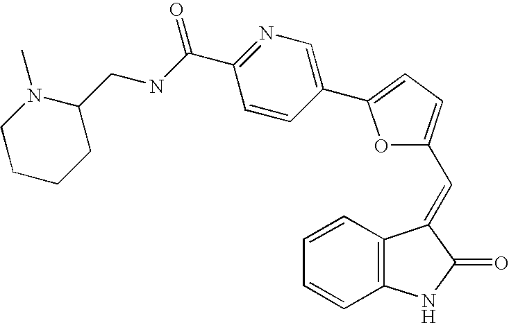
C1=CC2=C(C=C1)NC(=O)C2=CC1=CC=C(C2=CN=C(C(=O)NCC3N(C)CCCC3)C=C2)O1
